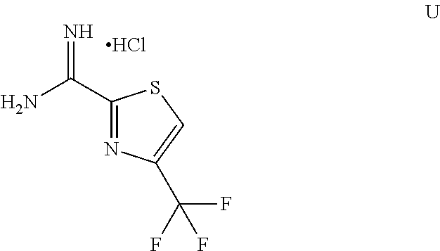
NC(C1=NC(C(F)(F)F)=CS1)=N.Cl
